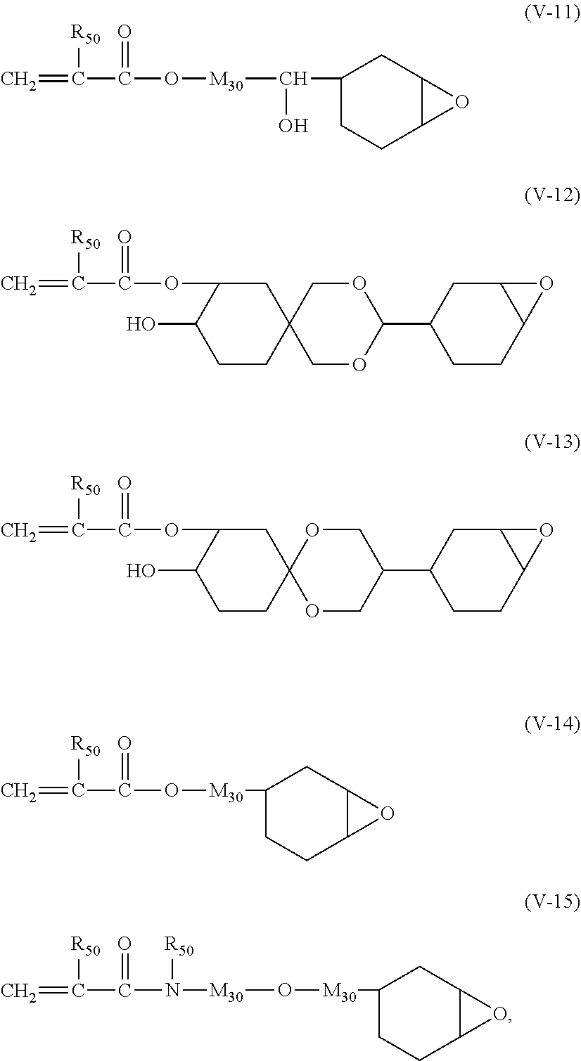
C=C(C(O[M30]C(C1CCC2C(O2)C1)O)=O)[R50].C=C(C(OC1C(O)CCC2(C1)COC(C1CCC3C(C1)O3)OC2)=O)[R50].C=C(C(OC1C(O)CCC2(C1)OCC(C1CCC3C(C1)O3)CO2)=O)[R50].C=C(C(O[M30]C1CCC2C(O2)C1)=O)[R50].[M30](O[M30]C1CCC2C(O2)C1)N([R50])C(C(=C)[R50])=O
